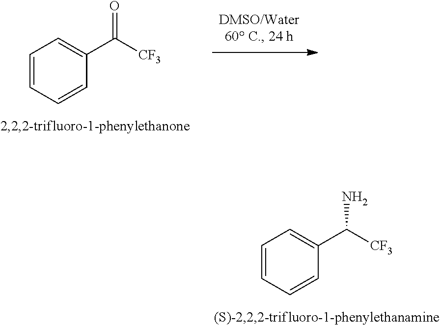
C1=CC=CC(C([CF3])N)=C1.C1=CC=CC(C([CF3])=O)=C1
